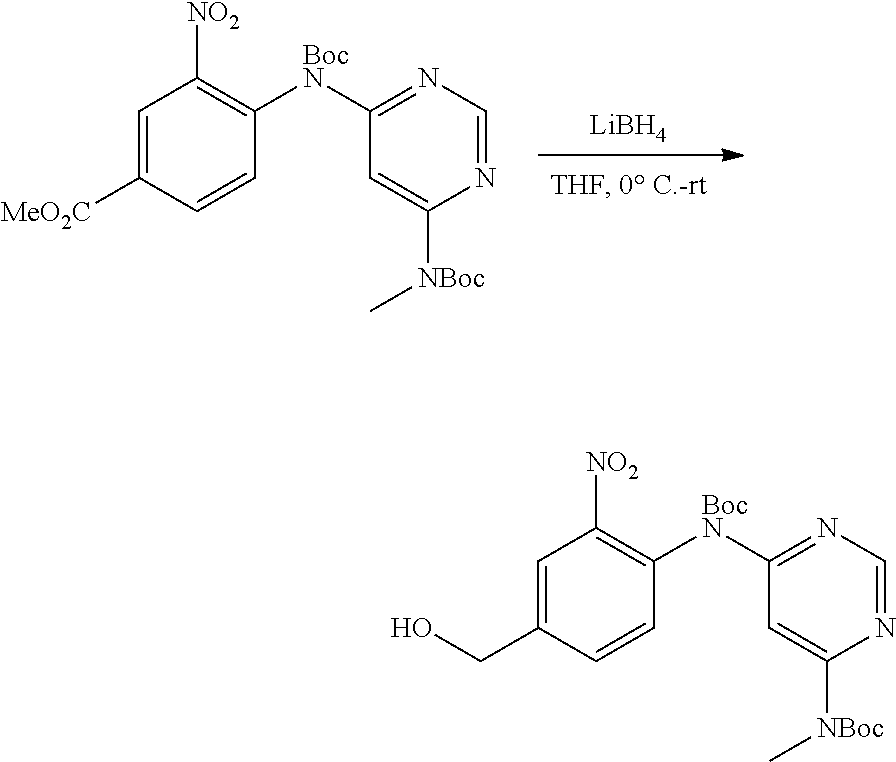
[LiBH4].C1=C([MeO2C])C=CC([BocN]C2=NC=NC([NBoc]C)=C2)=C1[NO2].C1=C(CO)C=CC([BocN]C2=NC=NC([NBoc]C)=C2)=C1[NO2]
